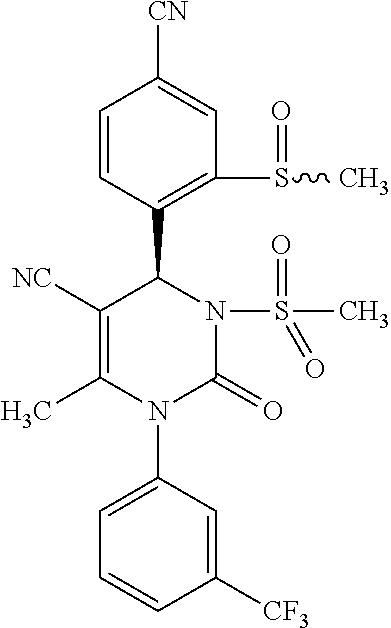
C1=CC(C2C([NC])=C(C)N(C3=CC=CC([CF3])=C3)C(=O)N2S(=O)(C)=O)=C(S(C)=O)C=C1[CN]
